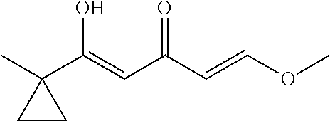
CC1(C(=CC(C=COC)=O)O)CC1
